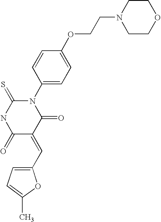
N1(C2=CC=C(OCCN3CCOCC3)C=C2)C(=S)NC(=O)C(=CC2=CC=C(C)O2)C1=O
